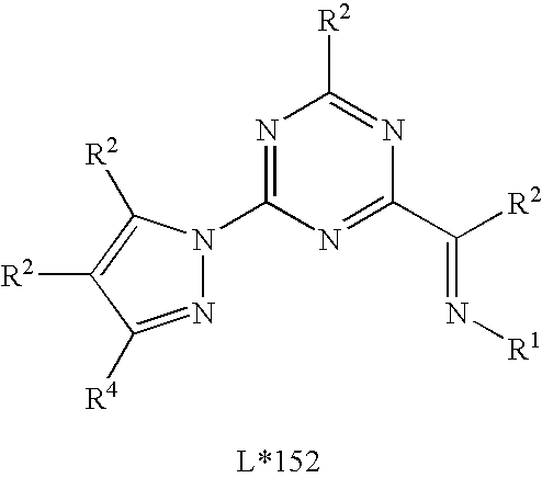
N1=C(N2N=C([R4])C([R2])=C2[R2])N=C(C([R2])=N[R1])N=C1[R2]
